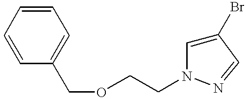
C1=CC(COCCN2C=C(Br)C=N2)=CC=C1
